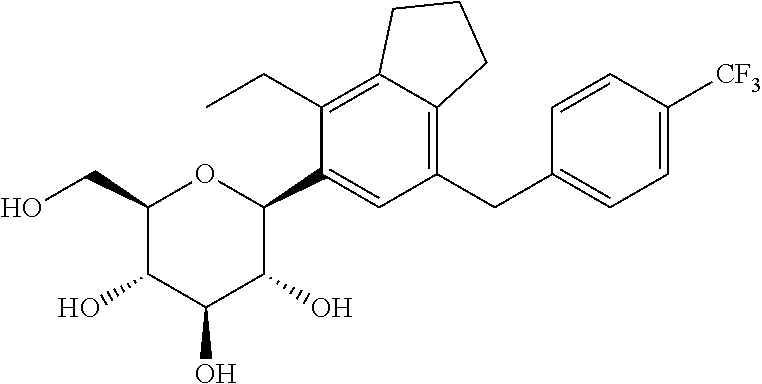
C1(CO)C(O)C(O)C(O)C(C2=CC(CC3=CC=C([CF3])C=C3)=C3C(=C2CC)CCC3)O1
